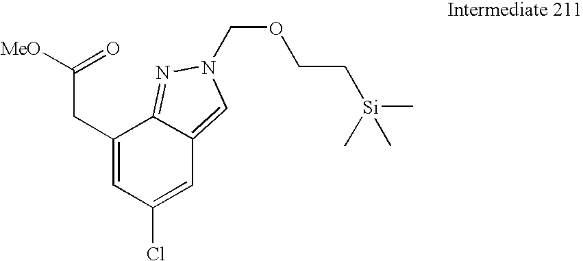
C1(CC([MeO])=O)=CC(Cl)=CC2=CN(COCC[Si](C)(C)C)N=C12
